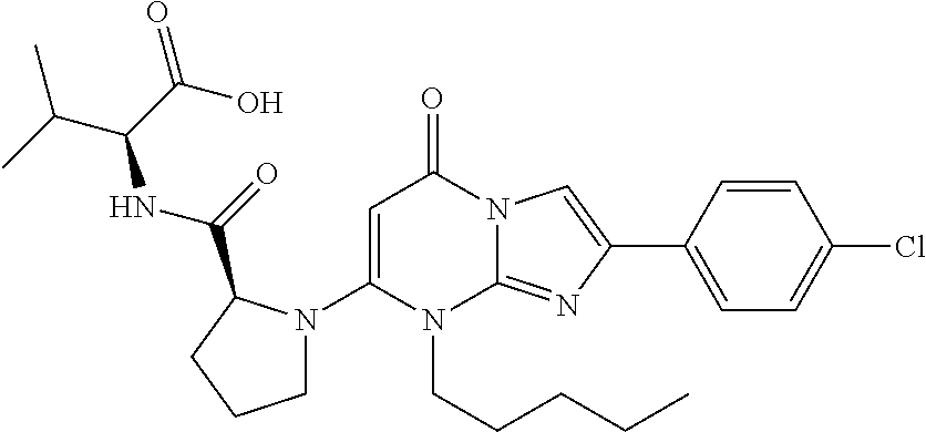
C1=C(N2CCCC2C(NC(C(C)C)C(O)=O)=O)N(CCCCC)C2=NC(C3=CC=C(Cl)C=C3)=CN2C1=O
